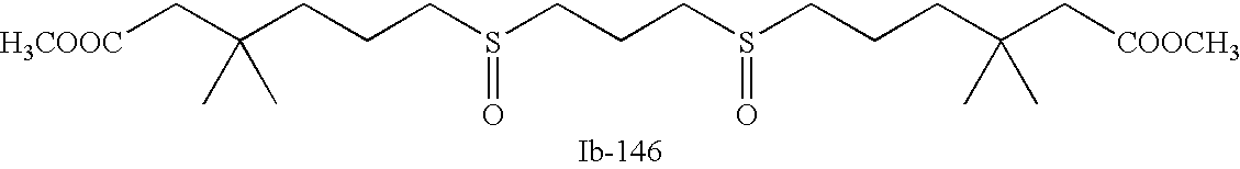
C(C(CCCS(=O)CCCS(=O)CCCC(C[COOCH3])(C)C)(C)C)[H3COOC]
